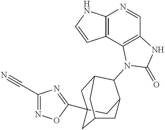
C12=C(C3=C(C=N1)NC(=O)N3C1C3CC4(C5=NC(C#N)=NO5)CC1CC(C4)C3)C=CN2
